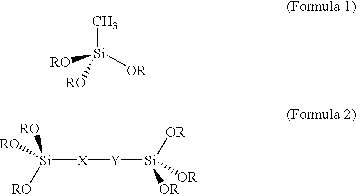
C[Si]([OR])([RO])[RO].[Si]([RO])([RO])([X][Y][Si]([OR])([OR])[OR])[RO]
